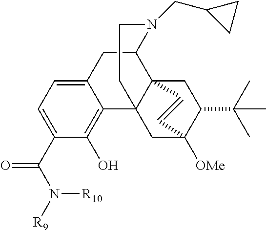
C12=CC=C(C(N([R9])[R10])=O)C(O)=C1C13C4(C(C2)N(CC2CC2)CC1)CC(C(C)(C)C)C([OMe])(C3)C=C4
